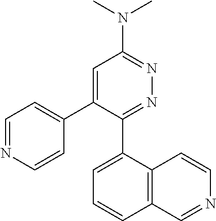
C1=NC=CC(C2=CC(N(C)C)=NN=C2C2=CC=CC3=C2C=CN=C3)=C1
